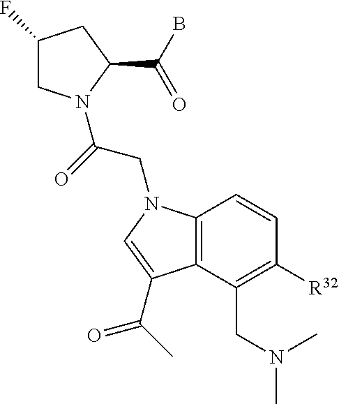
C1(F)CN(C(=O)CN2C3=C(C(CN(C)C)=C([R32])C=C3)C(C(=O)C)=C2)C(C(B)=O)C1
